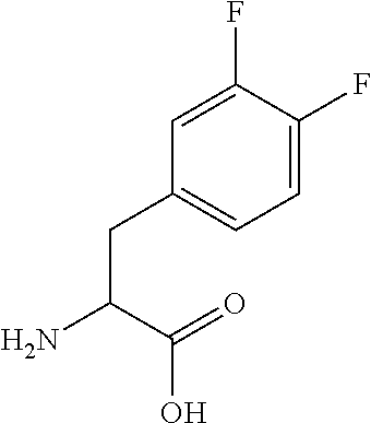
C(C(=O)O)(N)CC1=CC=C(F)C(F)=C1
